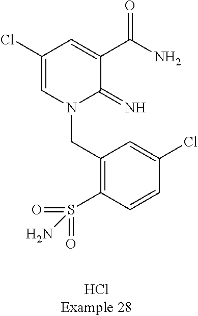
C(N1C(=N)C(C(N)=O)=CC(Cl)=C1)C1=C(S(=O)(=O)N)C=CC(Cl)=C1
